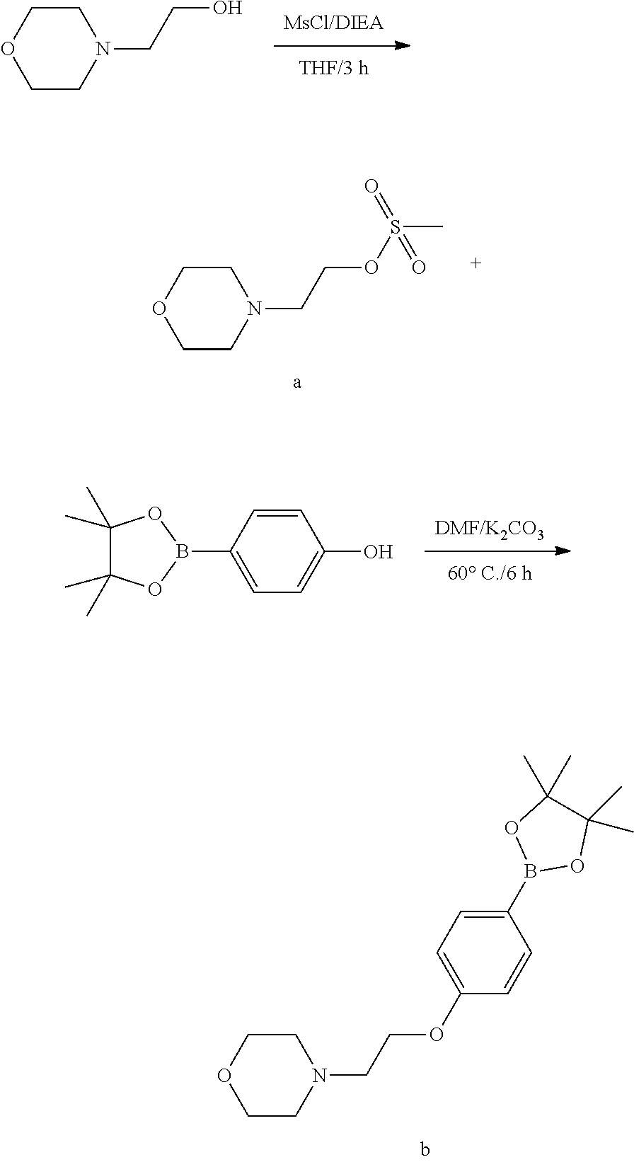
C1(C)(C)C(C)(C)OB(C2=CC=C(O)C=C2)O1.C1CN(CCOC2=CC=C(B3OC(C)(C)C(C)(C)O3)C=C2)CCO1.C1CN(CCO)CCO1.C1CN(CCOS(C)(=O)=O)CCO1
